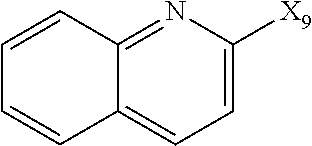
C12=NC([X9])=CC=C1C=CC=C2
